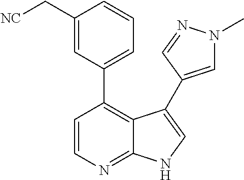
C1=CN=C2C(=C1C1=CC=CC(C[NC])=C1)C(C1=CN(C)N=C1)=CN2
